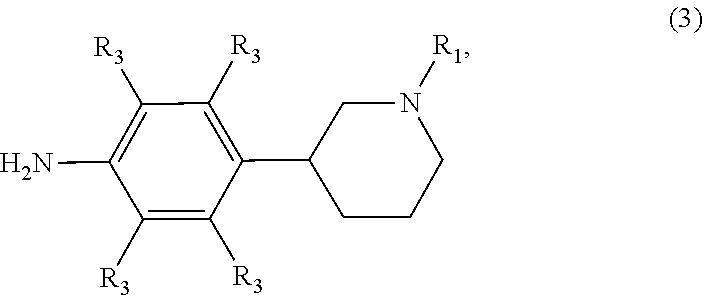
C1([R3])=C(N)C([R3])=C([R3])C(C2CCCN([R1])C2)=C1[R3]
